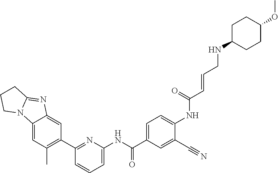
C12=CC(C)=C(C3=NC(NC(C4=CC=C(NC(C=CCNC5CCC(OC)CC5)=O)C(C#N)=C4)=O)=CC=C3)C=C1N=C1N2CCC1
